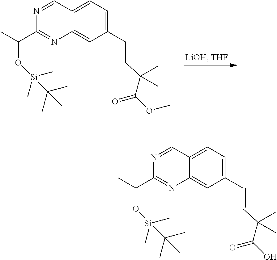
N1=CC2=CC=C(C=CC(C)(C(OC)=O)C)C=C2N=C1C(C)O[Si](C)(C)C(C)(C)C.N1=CC2=CC=C(C=CC(C)(C(O)=O)C)C=C2N=C1C(C)O[Si](C)(C)C(C)(C)C
